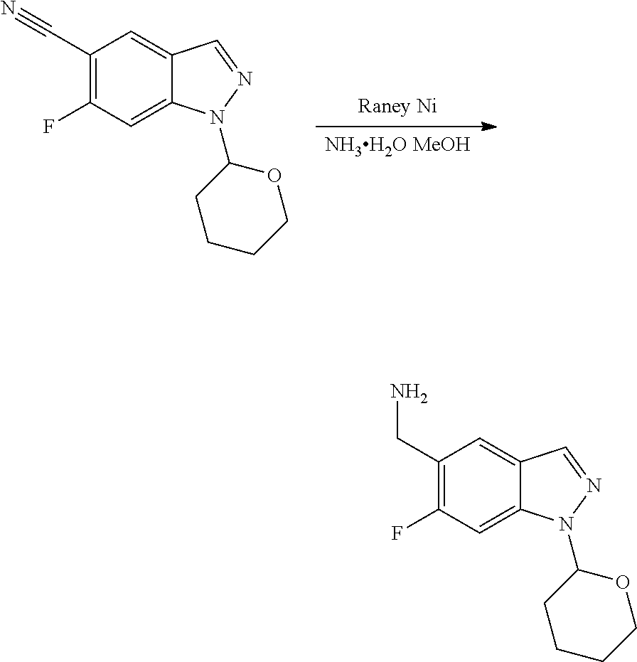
C12=CC(F)=C(CN)C=C1C=NN2C1CCCCO1.[Raney Ni].[NH3H2O MeOH].C12=CC(F)=C(C#N)C=C1C=NN2C1CCCCO1
